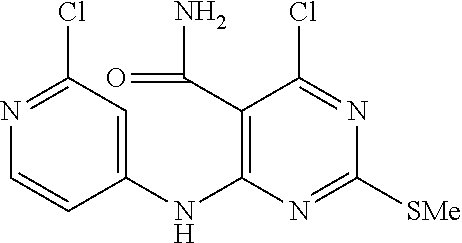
N1=C(Cl)C=C(NC2=C(C(=O)N)C(Cl)=NC([SMe])=N2)C=C1
